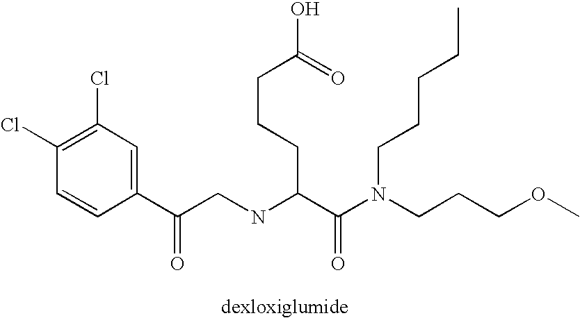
C1=CC(C(CNC(C(N(CCCOC)CCCCC)=O)CCCC(O)=O)=O)=CC(Cl)=C1Cl
